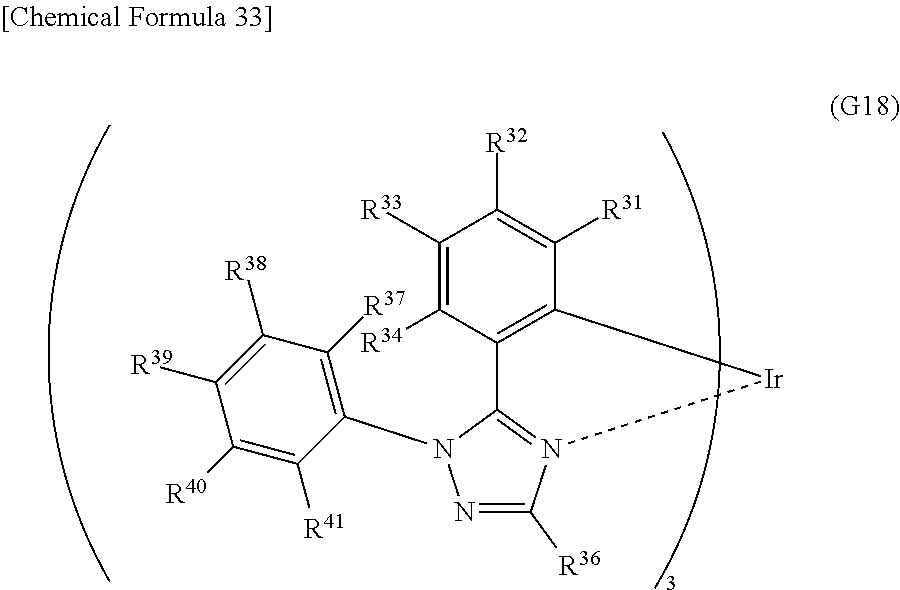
C1([R33])=C([R34])C2=C(C([R31])=C1[R32])[Ir]N1=C2N(C2=C([R37])C([R38])=C([R39])C([R40])=C2[R41])N=C1[R36]
